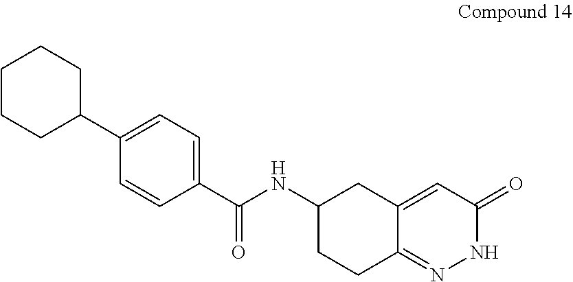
C1=C(C2CCCCC2)C=CC(C(NC2CC3=CC(=O)NN=C3CC2)=O)=C1
